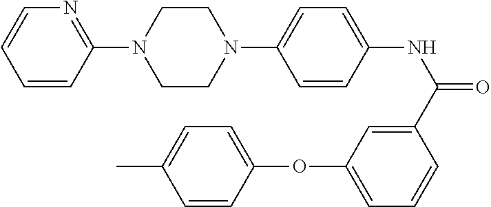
C1(C(NC2=CC=C(N3CCN(C4=NC=CC=C4)CC3)C=C2)=O)=CC(OC2=CC=C(C)C=C2)=CC=C1
